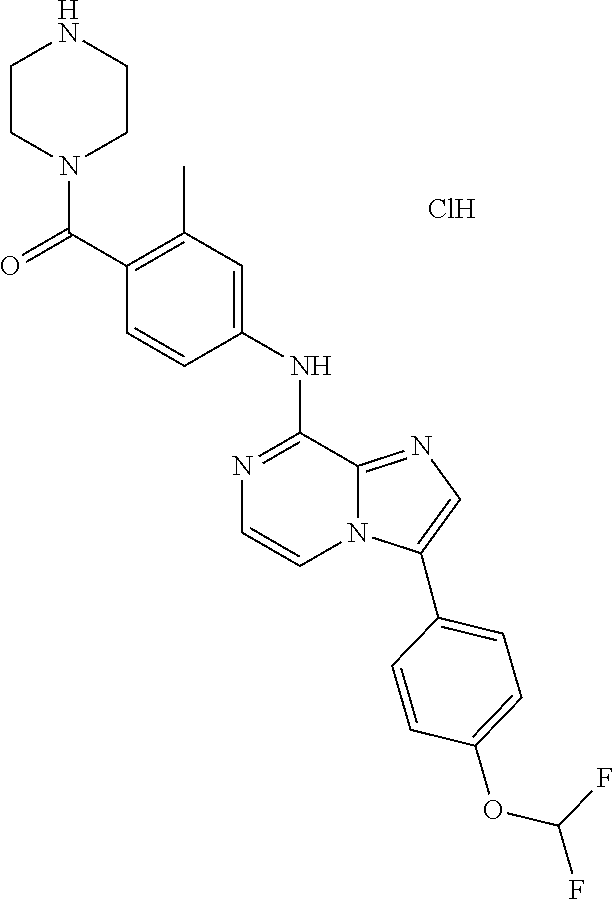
C1=CC(NC2=NC=CN3C2=NC=C3C2=CC=C(OC(F)F)C=C2)=CC(C)=C1C(=O)N1CCNCC1.Cl
